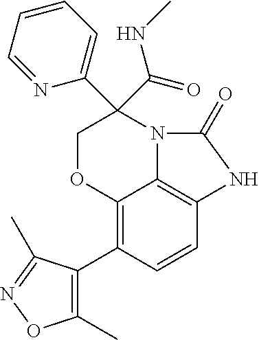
C12=C(C3=C(C)ON=C3C)C=CC3=C1N(C(C1=CC=CC=N1)(C(NC)=O)CO2)C(=O)N3
